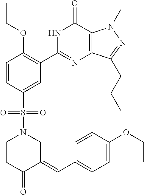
C1=CC(S(=O)(=O)N2CCC(=O)C(=CC3=CC=C(OCC)C=C3)C2)=CC(C2=NC3=C(C(=O)N2)N(C)N=C3CCC)=C1OCC
